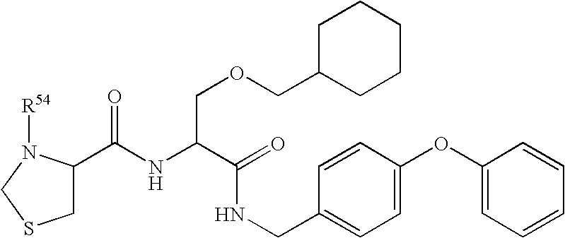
C1(C(NC(C(=O)NCC2=CC=C(OC3=CC=CC=C3)C=C2)COCC2CCCCC2)=O)CSCN1[R54]
